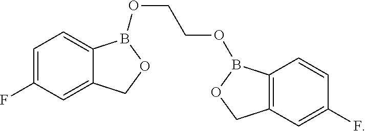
C1=C(F)C=C2C(=C1)B(OCCOB1C3=C(C=C(F)C=C3)CO1)OC2
